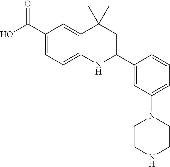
C1(C(O)=O)=CC=C2C(=C1)C(C)(C)CC(C1=CC(N3CCNCC3)=CC=C1)N2
